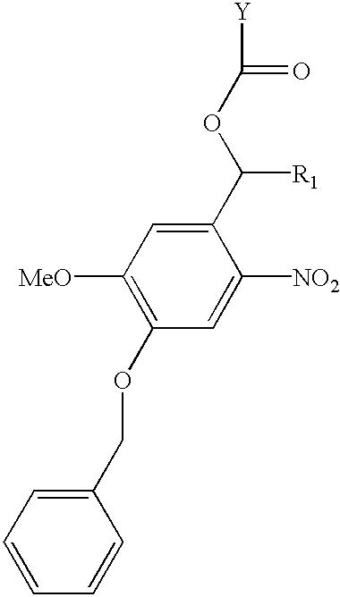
C1=CC=C(COC2=C([MeO])C=C(C(OC([Y])=O)[R1])C([NO2])=C2)C=C1
